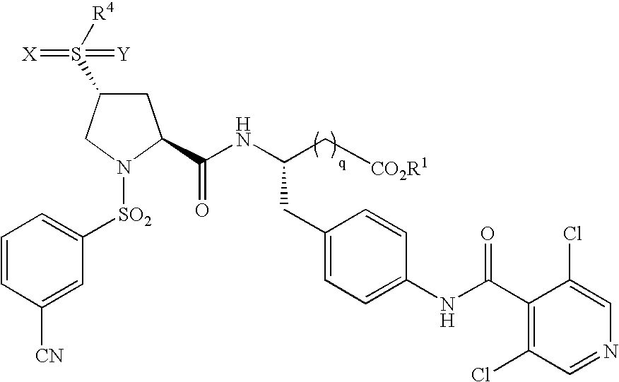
C1C(S([R4])(=[X])=[Y])CN([SO2]C2=CC=CC([CN])=C2)C1C(NC(C[CO2R1])CC1=CC=C(NC(C2=C(Cl)C=NC=C2Cl)=O)C=C1)=O
